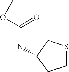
CN(C(=O)OC)C1CCSC1
